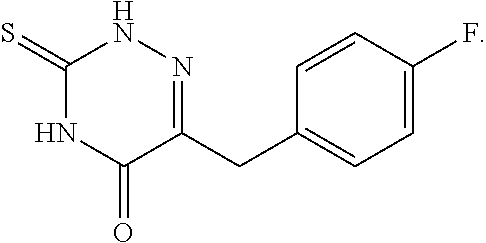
C1(=S)NC(=O)C(CC2=CC=C(F)C=C2)=NN1
